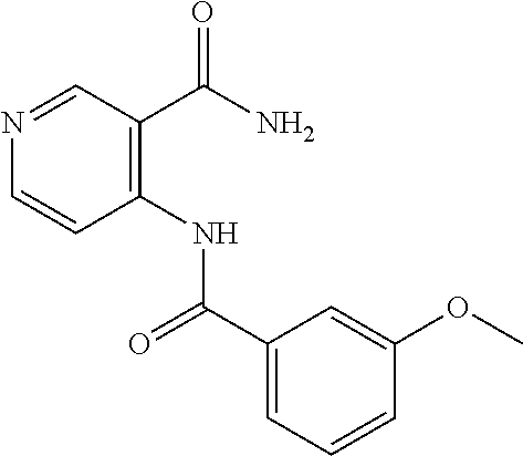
C1(NC(C2=CC=CC(OC)=C2)=O)=C(C(N)=O)C=NC=C1
